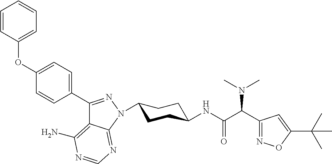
C1(C2=NN(C3CCC(NC(C(C4=NOC(C(C)(C)C)=C4)N(C)C)=O)CC3)C3=NC=NC(N)=C23)=CC=C(OC2=CC=CC=C2)C=C1
